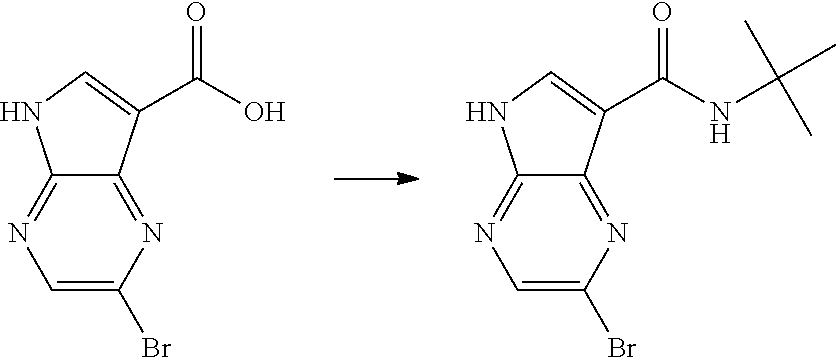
C1=C(Br)N=C2C(=N1)NC=C2C(O)=O.C1=C(Br)N=C2C(=N1)NC=C2C(NC(C)(C)C)=O
